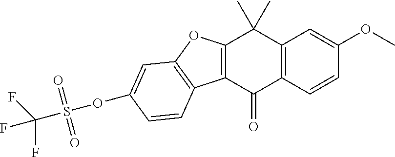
C12=C(C=CC(OC)=C1)C(=O)C1=C(C2(C)C)OC2=C1C=CC(OS(C(F)(F)F)(=O)=O)=C2
